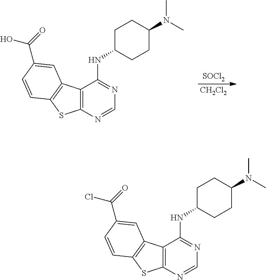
C12=C(N=CN=C1NC1CCC(N(C)C)CC1)SC1=C2C=C(C(O)=O)C=C1.[SOCl2].[CH2Cl2].C12=C(N=CN=C1NC1CCC(N(C)C)CC1)SC1=C2C=C(C(Cl)=O)C=C1
